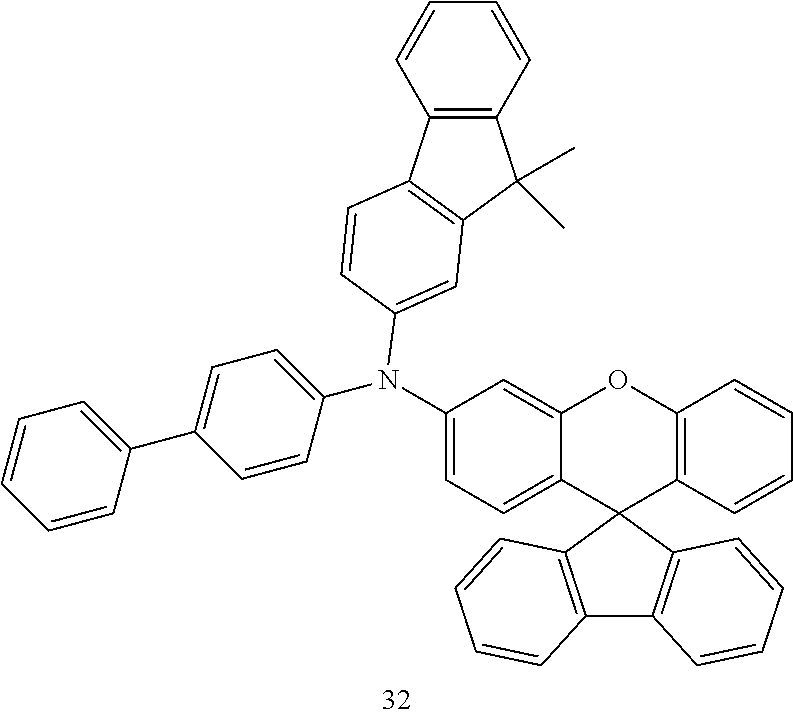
C1(N(C2=CC=C(C3=CC=CC=C3)C=C2)C2=CC3=C(C4=C(C3(C)C)C=CC=C4)C=C2)=CC=C2C(=C1)OC1=C(C23C2=C(C4=C3C=CC=C4)C=CC=C2)C=CC=C1
